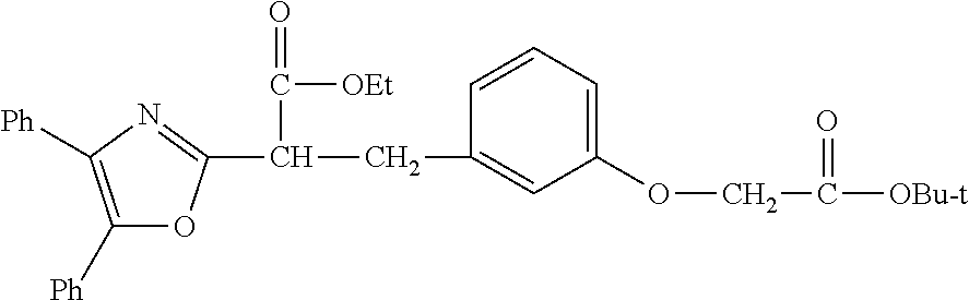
C1([Ph])=C([Ph])N=C(C(CC2=CC(OCC([OBu-t])=O)=CC=C2)C(=O)[OEt])O1
